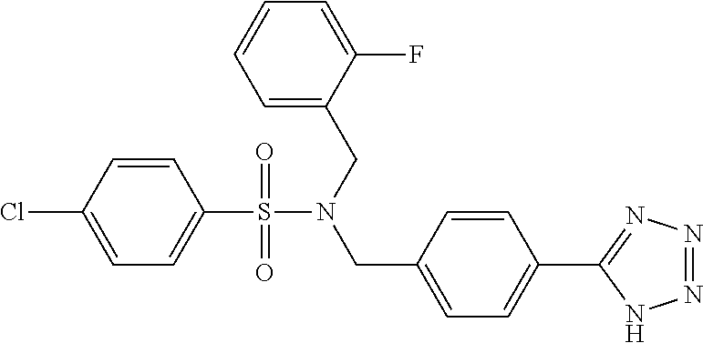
ClC1=CC=C(S(N(CC2=CC=CC=C2F)CC2=CC=C(C3=NN=NN3)C=C2)(=O)=O)C=C1
